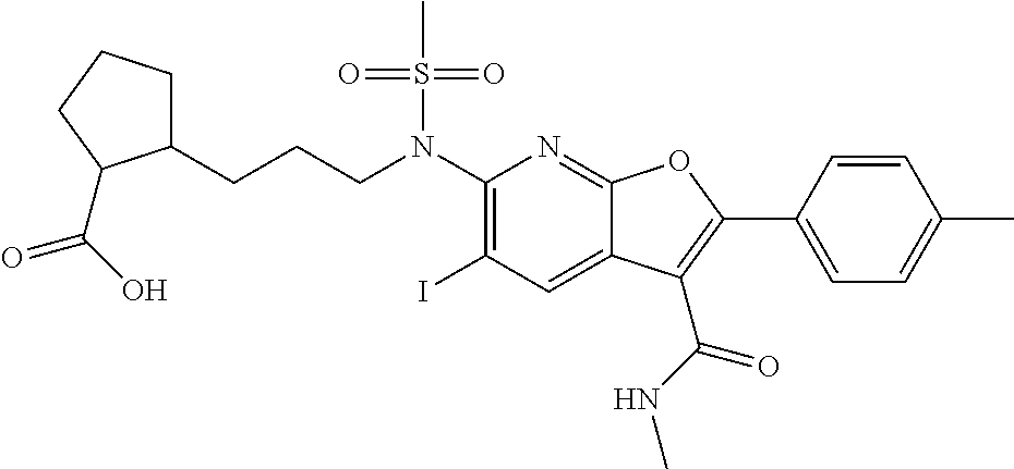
C1(N(CCCC2CCCC2C(O)=O)S(C)(=O)=O)=C(I)C=C2C(=N1)OC(C1=CC=C(C)C=C1)=C2C(NC)=O
